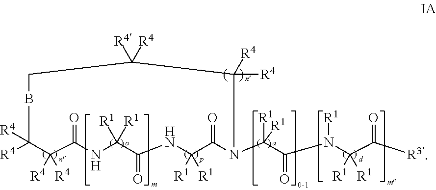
[R4]C1([R4])C([R4])([R4])C(=O)NC([R1])([R1])C(=O)NC([R1])([R1])C(=O)N(C(C(N(C(C([R3])=O)([R1])[R1])[R1])=O)([R1])[R1])C([R4])([R4])C([R4])([R4])CB1
